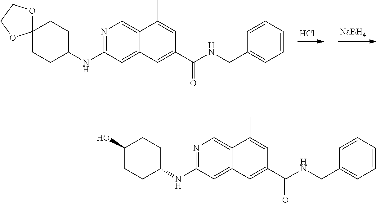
N1=C(NC2CCC(O)CC2)C=C2C(=C1)C(C)=CC(C(NCC1=CC=CC=C1)=O)=C2.N1=C(NC2CCC3(CC2)OCCO3)C=C2C(=C1)C(C)=CC(C(NCC1=CC=CC=C1)=O)=C2.[NaBH4].Cl
